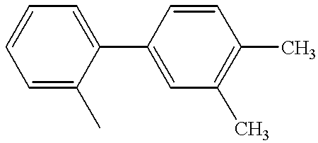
C1(C2=CC=CC=C2C)=CC(C)=C(C)C=C1
